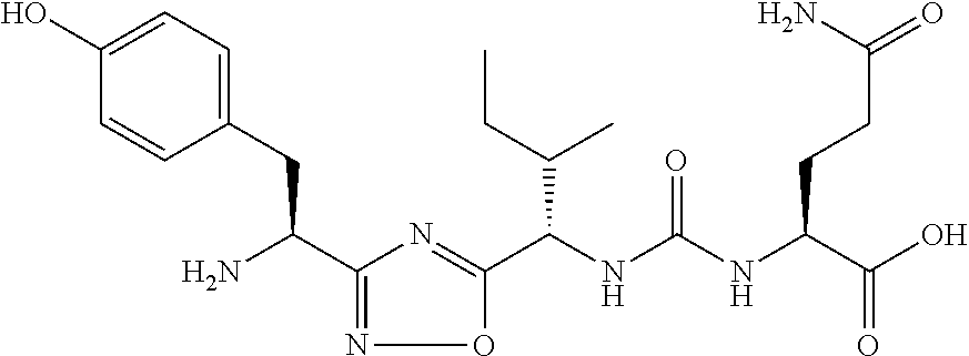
C1(C(N)CC2=CC=C(O)C=C2)=NOC(C(NC(NC(C(O)=O)CCC(N)=O)=O)C(CC)C)=N1
